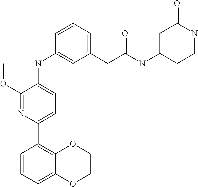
C1=CC=C2C(=C1C1=CC=C(NC3=CC(CC(NC4CC(=O)NCC4)=O)=CC=C3)C(OC)=N1)OCCO2
